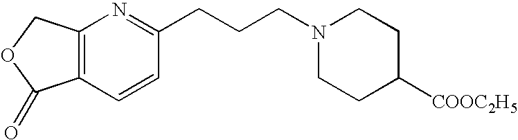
C12=C(C=CC(CCCN3CCC([COOC2H5])CC3)=N1)C(=O)OC2
